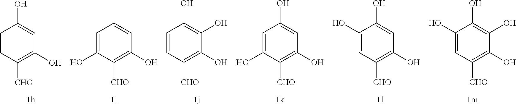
C1=CC([CHO])=C(O)C=C1O.C1=C(O)C([CHO])=C(O)C=C1.C1=CC([CHO])=C(O)C(O)=C1O.C1=C(O)C([CHO])=C(O)C=C1O.C1(O)=CC([CHO])=C(O)C=C1O.C1(O)=CC([CHO])=C(O)C(O)=C1O
